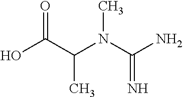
OC(C(N(C(N)=N)C)C)=O
